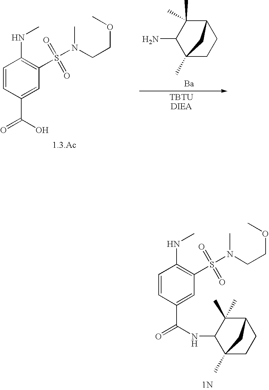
[Ba].[TBTUDIEA].C1=CC(C(=O)O)=CC(S(N(CCOC)C)(=O)=O)=C1NC.C12C(C)(C)C(N)C(C)(CC1)C2.C1=CC(C(=O)NC2C(C)(C)C3CCC2(C)C3)=CC(S(N(CCOC)C)(=O)=O)=C1NC.[1N]
